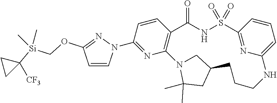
C12=C(N=C(N3C=CC(OC[Si](C4([CF3])CC4)(C)C)=N3)C=C1)N1C(C)(C)CC(C1)CCCNC1=CC=CC(=N1)S(=O)(=O)NC2=O
